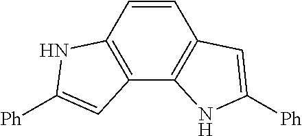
C12=C(C=CC3=C1NC([Ph])=C3)NC([Ph])=C2
